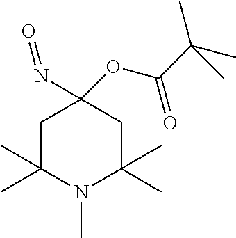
O(C1(N=O)CC(C)(C)N(C)C(C)(C)C1)C(=O)C(C)(C)C
